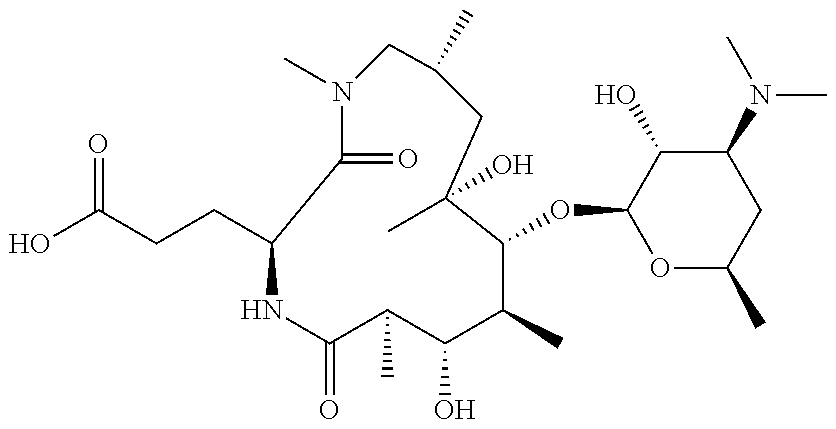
OC(CCC1C(=O)N(C)CC(C)CC(C)(O)C(OC2OC(C)CC(N(C)C)C2O)C(C)C(O)C(C)C(=O)N1)=O
